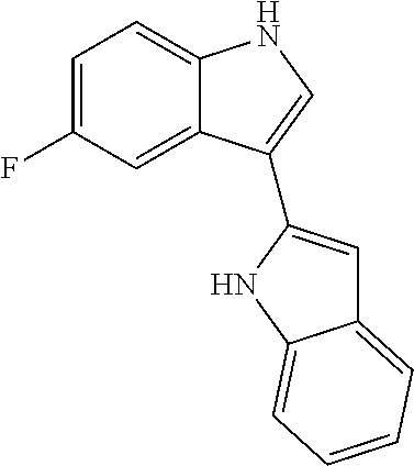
C1=C(F)C=C2C(=C1)NC=C2C1=CC2=CC=CC=C2N1
